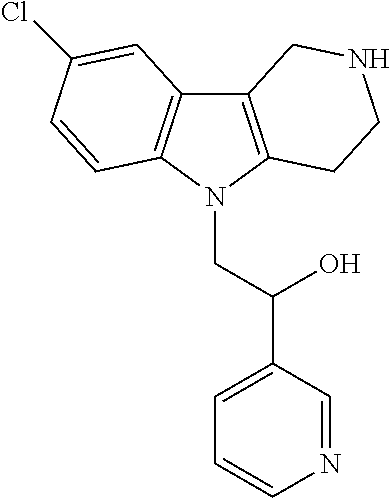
C12=C(N(CC(C3=CC=CN=C3)O)C3=C1C=C(Cl)C=C3)CCNC2
